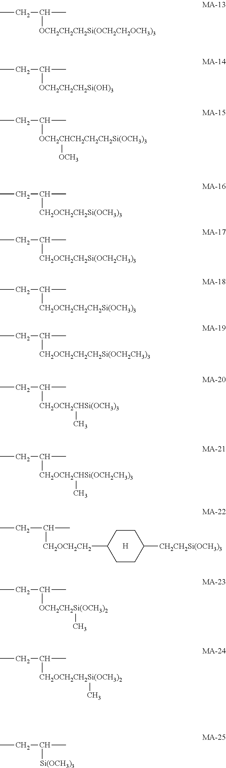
[H].C1([CH2OCH2CH2]C(C)CC)CCC([CH2CH2Si(OCH3)3])CC1.CCC(C)[OCH2CH2CH2Si(OCH2CH2OCH3)3].CCC(C)[OCH2CH2CH2Si(OH)3].CCC(C)[OCH2CHCH2CH2CH2Si(OCH3)3][OCH3].CCC(C)[CH2OCH2CH2Si(OCH3)3].CCC(C)[CH2OCH2CH2Si(OCH2CH3)3].CCC(C)[CH2OCH2CH2CH2Si(OCH3)3].CCC(C)[CH2OCH2CH2CH2Si(OCH2CH3)3].CCC(C)[CH2OCH2CHSi(OCH3)3]C.CCC(C)[CH2OCH2CHSi(OCH2CH3)3]C.CCC(C)[OCH2CH2Si(OCH3)2]C.CCC(C)[CH2OCH2CH2Si(OCH3)2]C.CCC(C)[Si(OCH3)3]
